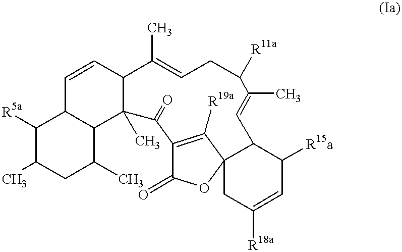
C1([R5a])C(C)CC(C)C2C1C=CC1C2(C)C(=O)C2=C([R19a])C3(OC2=O)CC([R18a])=CC([R15a])C3C=C(C)C([R11a])CC=C1C
